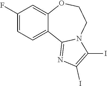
C1(F)=CC=C2C(=C1)OCCN1C2=NC(I)=C1I
